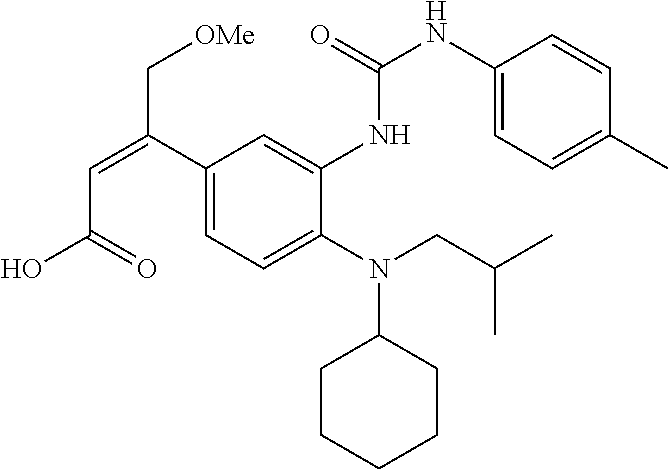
C1(C(=CC(O)=O)C[OMe])=CC=C(N(CC(C)C)C2CCCCC2)C(NC(NC2=CC=C(C)C=C2)=O)=C1
